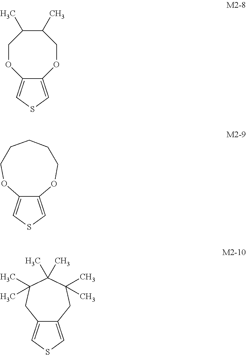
C1=C2C(=CS1)OCCCCCO2.C12=CSC=C1OCC(C)C(C)CO2.C12=CSC=C1CC(C)(C)C(C)(C)C(C)(C)C2
